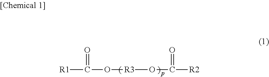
O=C([R1])O[R3]OC(=O)[R2]
